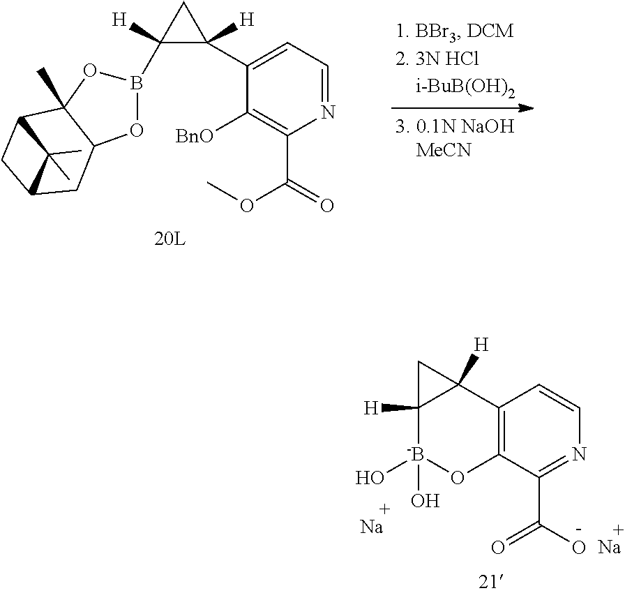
C12=C(C3([H])C([H])([-B](O)(O)O1)C3)C=CN=C2C(=O)O.[Na].[Na].C1(C2=CC=NC(C(OC)=O)=C2[BnO])([H])C(B2OC3C(C)(C4CC(C3)C4(C)C)O2)([H])C1
